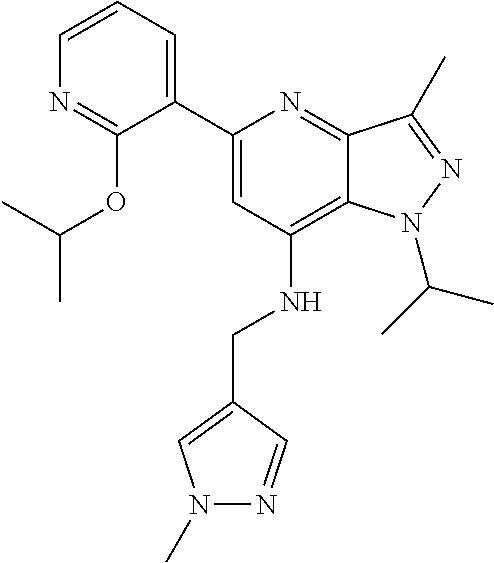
C1=CC=C(C2=CC(NCC3=CN(C)N=C3)=C3C(=N2)C(C)=NN3C(C)C)C(OC(C)C)=N1
